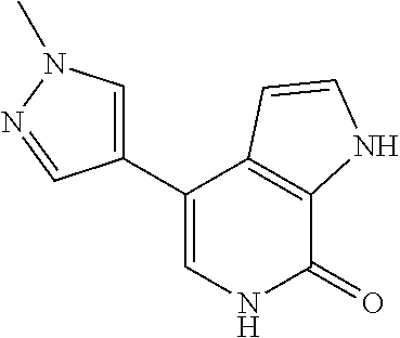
C1(C2=CNC(=O)C3=C2C=CN3)=CN(C)N=C1
